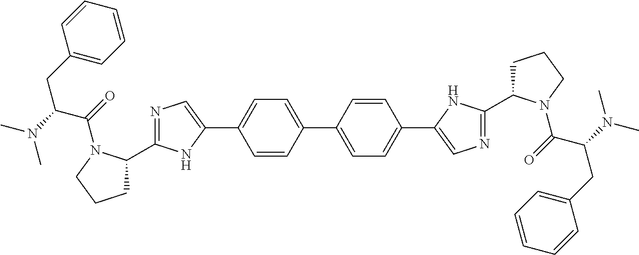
C1(C2CCCN2C(=O)C(CC2=CC=CC=C2)N(C)C)=NC=C(C2=CC=C(C3=CC=C(C4=CN=C(C5CCCN5C(=O)C(CC5=CC=CC=C5)N(C)C)N4)C=C3)C=C2)N1
